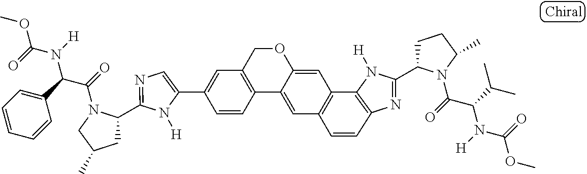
C1=C(C2=CC3=C(C4=CC5=C(C6=C(N=C(C7CCC(C)N7C(=O)C(C(C)C)N(C(=O)OC)[H])N6[H])C=C5)C=C4OC3)C=C2)N([H])C(C2CC(C)CN2C(=O)C(C2=CC=CC=C2)N(C(=O)OC)[H])=N1
